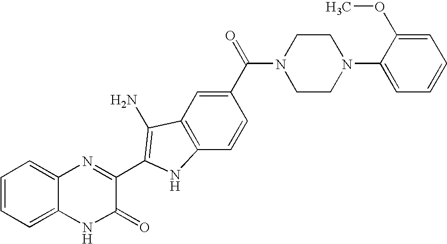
C1=C2C(=CC=C1)N=C(C1=C(N)C3=C(C=CC(C(=O)N4CCN(C5=CC=CC=C5OC)CC4)=C3)N1)C(=O)N2
